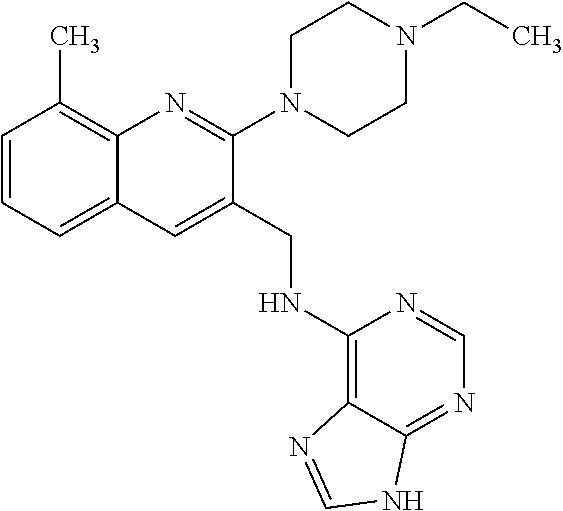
C1=CC=C2C(=C1C)N=C(N1CCN(CC)CC1)C(CNC1=C3C(=NC=N1)NC=N3)=C2
